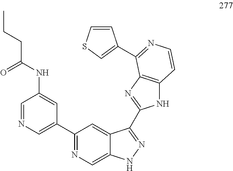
C1=NC=C(C2=NC=C3C(=C2)C(C2=NC4=C(N2)C=CN=C4C2=CSC=C2)=NN3)C=C1NC(CCC)=O
